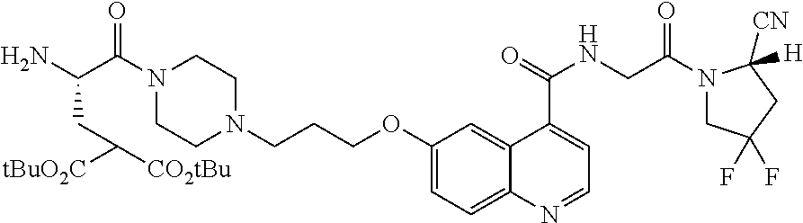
C1CN(CCCOC2=CC=C3C(=C2)C(C(=O)NCC(N2CC(F)(F)CC2([CN])[H])=O)=CC=N3)CCN1C(C(N)CC([CO2tBu])[tBuO2C])=O
